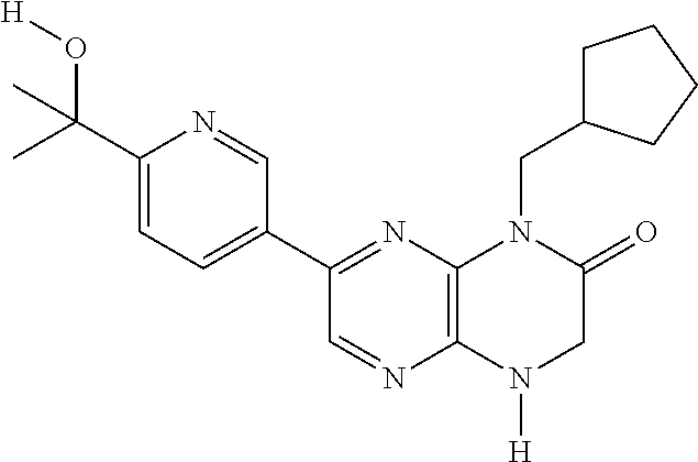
C12=C(N([H])CC(=O)N1CC1CCCC1)N=CC(C1=CC=C(C(O[H])(C)C)N=C1)=N2
